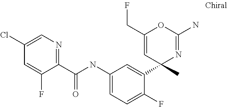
C1(C(NC2=CC=C(F)C(C3(C)N=C(N)OC(CF)=C3)=C2)=O)=NC=C(Cl)C=C1F
